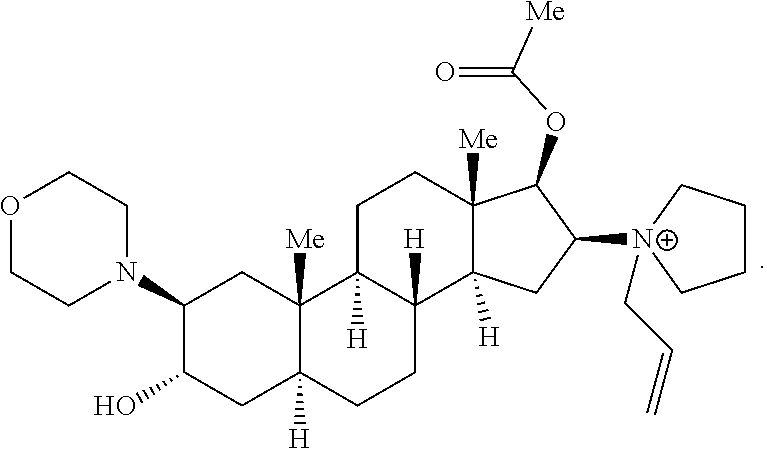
O1CCN(C2C(O)CC3([H])C([Me])(C2)C2([H])C([H])(CC3)C3([H])C([Me])(CC2)C(OC(=O)[Me])C([N+]2(CC=C)CCCC2)C3)CC1
